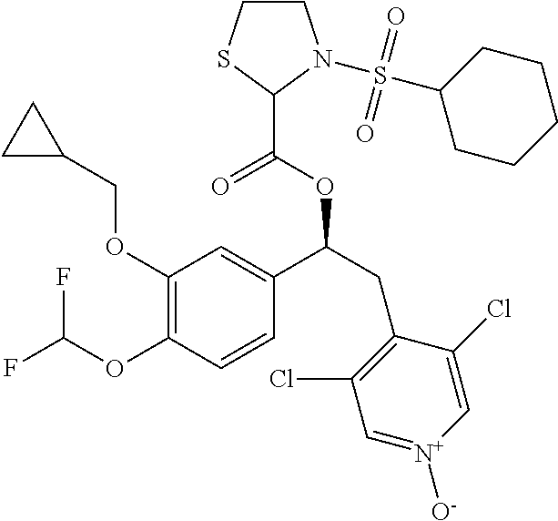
C1(OCC2CC2)=C(OC(F)F)C=CC(C(CC2=C(Cl)C=[N+]([O-])C=C2Cl)OC(C2N(S(C3CCCCC3)(=O)=O)CCS2)=O)=C1
